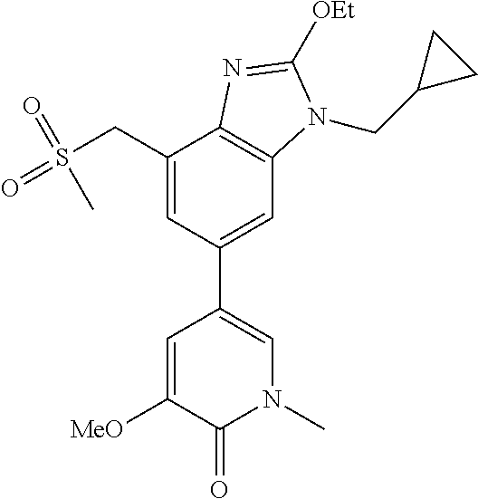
[MeO]C1=CC(C2=CC3=C(C(CS(=O)(=O)C)=C2)N=C([OEt])N3CC2CC2)=CN(C)C1=O
